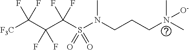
C(C(C(S(N(CCCN(C)(C)[O-])C)(=O)=O)(F)F)(F)F)([F3C])(F)F
